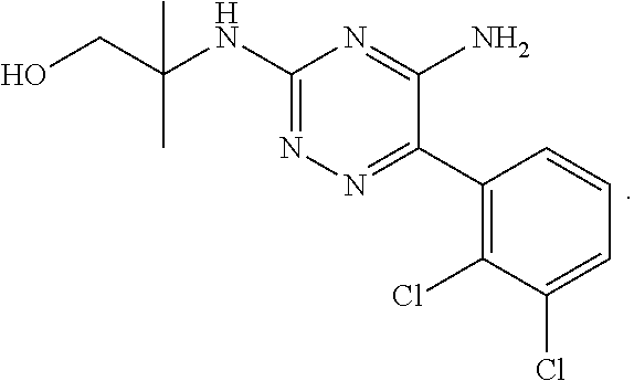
C1(NC(CO)(C)C)=NN=C(C2=C(Cl)C(Cl)=CC=C2)C(N)=N1
